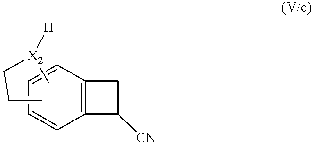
C12=C(C=CC=C1)CC2[CN].C[X2](CCC)[H]
